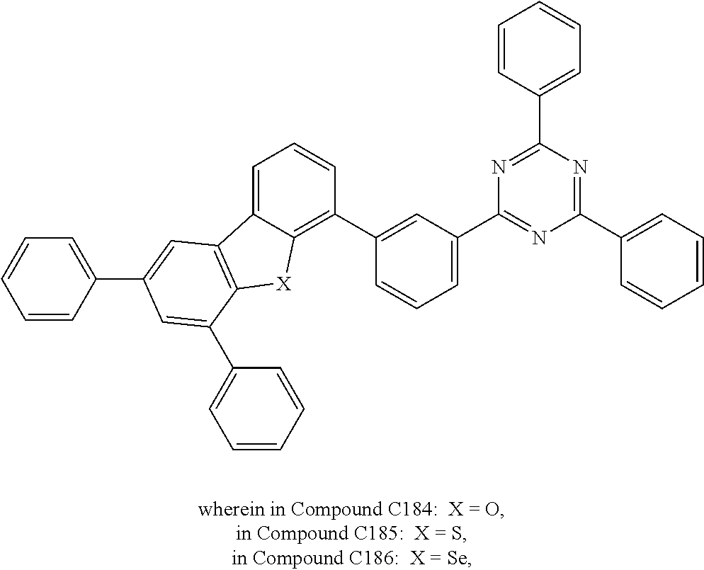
C1(C2=C3C(=CC=C2)C2=C([X]3)C(C3=CC=CC=C3)=CC(C3=CC=CC=C3)=C2)=CC(C2=NC(C3=CC=CC=C3)=NC(C3=CC=CC=C3)=N2)=CC=C1
